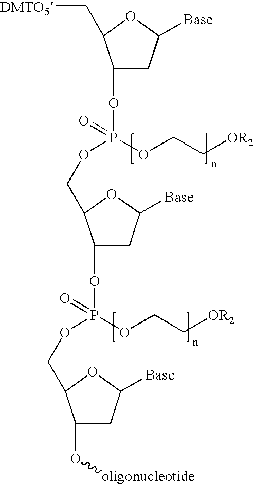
C1(OP(OCC2C(OP(OCC3C(O[oligonucleotide])CC([Base])O3)(OCC[OR2])=O)CC([Base])O2)(OCC[OR2])=O)CC([Base])OC1C[DMTO5]
